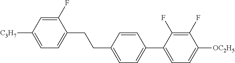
C1(F)=CC([C3H7])=CC=C1CCC1=CC=C(C2=CC=C([OC2H5])C(F)=C2F)C=C1
